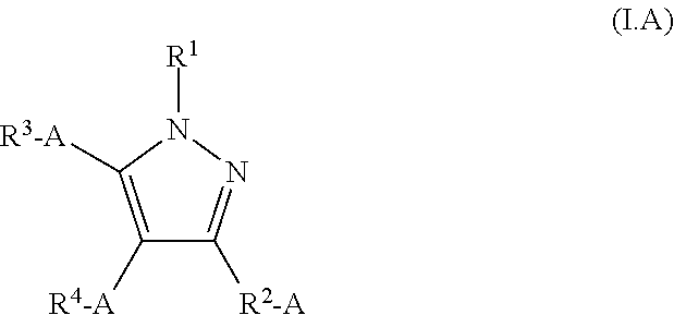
C1([R4-A])=C([R3-A])N([R1])N=C1[R2-A]
